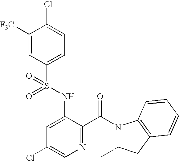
C1([F3C])=CC(S(NC2=CC(Cl)=CN=C2C(=O)N2C(C)CC3=C2C=CC=C3)(=O)=O)=CC=C1Cl
